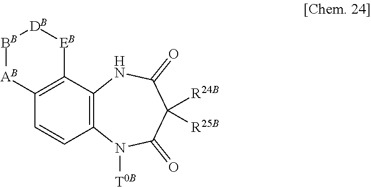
C12=C(N([T0B])C(=O)C([R24B])([R25B])C(=O)N1)C=CC1=C2[EB][DB][BB][AB]1
